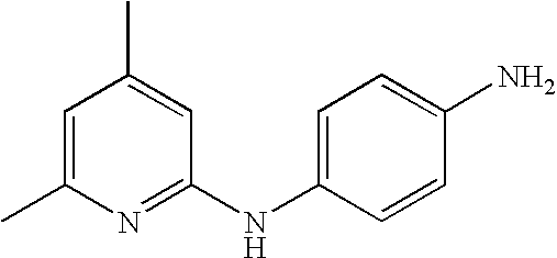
C1=C(C)N=C(NC2=CC=C(N)C=C2)C=C1C
